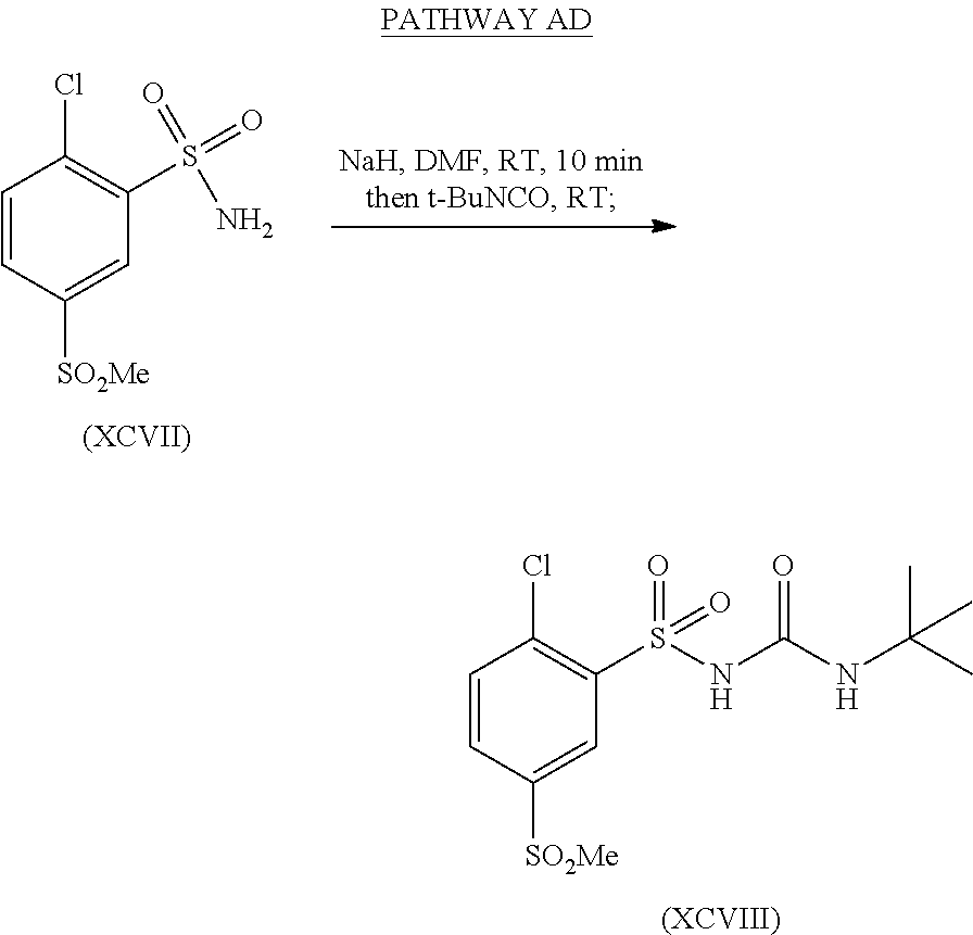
C1=CC([SO2Me])=CC(S(=O)(=O)N)=C1Cl.[(XCVII)].C1=CC([SO2Me])=CC(S(NC(NC(C)(C)C)=O)(=O)=O)=C1Cl.[(XCVIII)]
